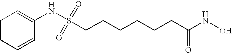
C1=CC=CC(NS(=O)(=O)CCCCCCC(NO)=O)=C1
